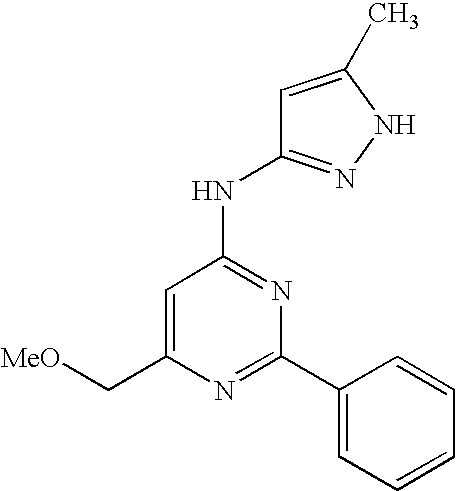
N1=C(C2=CC=CC=C2)N=C(NC2=NNC(C)=C2)C=C1C[MeO]
